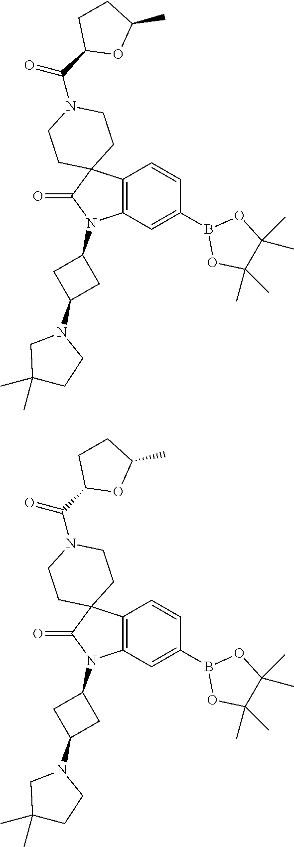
C12=C(C=C(B3OC(C)(C)C(C)(C)O3)C=C1)N(C1CC(N3CC(C)(C)CC3)C1)C(=O)C21CCN(C(=O)C2OC(C)CC2)CC1.C12=C(C=C(B3OC(C)(C)C(C)(C)O3)C=C1)N(C1CC(N3CC(C)(C)CC3)C1)C(=O)C21CCN(C(=O)C2OC(C)CC2)CC1
